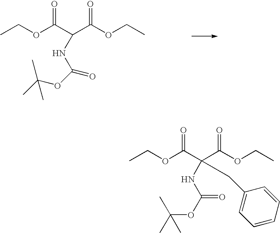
CCOC(C(C(OCC)=O)NC(OC(C)(C)C)=O)=O.CCOC(C(C(OCC)=O)(NC(OC(C)(C)C)=O)CC1=CC=CC=C1)=O
